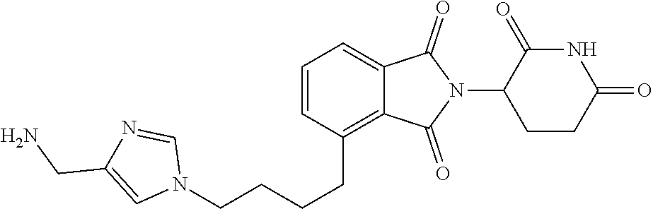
C1=C2C(=C(CCCCN3C=NC(CN)=C3)C=C1)C(=O)N(C1CCC(=O)NC1=O)C2=O
